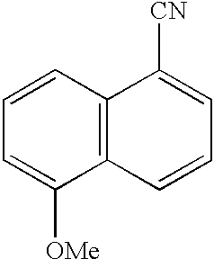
C1=CC=C([OMe])C2=C1C([CN])=CC=C2
